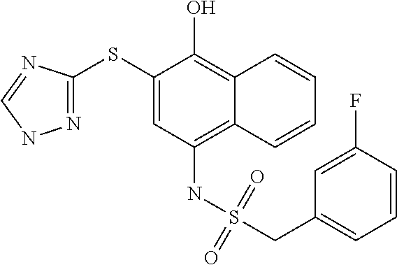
N1=C(SC2=CC(NS(CC3=CC=CC(F)=C3)(=O)=O)=C3C(=C2O)C=CC=C3)N=CN1
